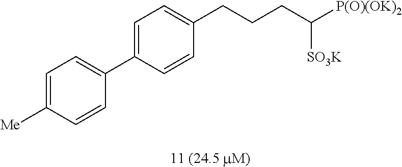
C1=C(C2=CC=C([Me])C=C2)C=CC(CCCC([P(O)(OK)2])[SO3K])=C1
